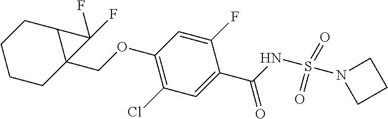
C1(OCC23C(CCCC2)C3(F)F)=C(Cl)C=C(C(NS(N2CCC2)(=O)=O)=O)C(F)=C1
